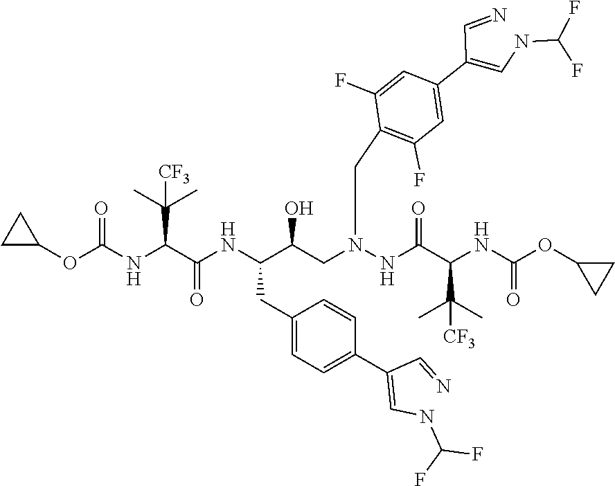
C1(OC(NC(C(NC(C(CN(NC(C(NC(OC2CC2)=O)C(C)(C)[CF3])=O)CC2=C(F)C=C(C(=CNC(F)F)C=N)C=C2F)O)CC2=CC=C(C(=CNC(F)F)C=N)C=C2)=O)C(C)(C)[CF3])=O)CC1
